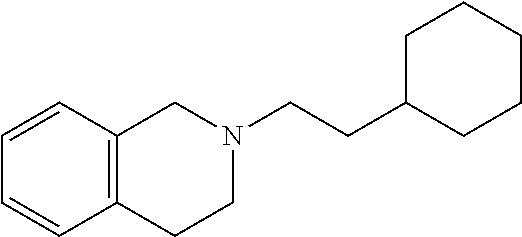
C1=CC2=C(C=C1)CN(CCC1CCCCC1)CC2
